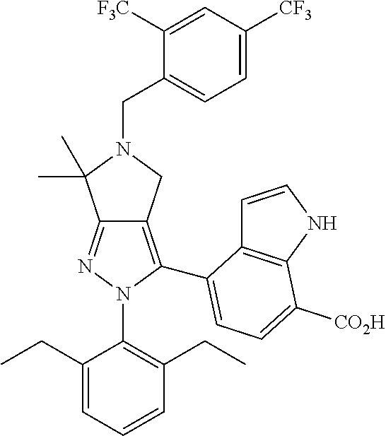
C12=NN(C3=C(CC)C=CC=C3CC)C(C3=CC=C([CO2H])C4=C3C=CN4)=C1CN(CC1=CC=C([CF3])C=C1[F3C])C2(C)C
